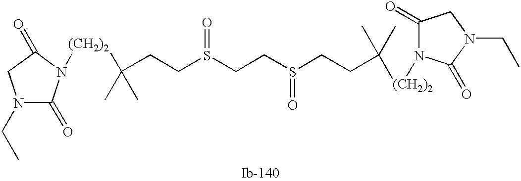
C(CCS(=O)CCS(=O)CCC(C)([(CH2)2]N1C(=O)CN(CC)C1=O)C)(C)(C)[(CH2)2]N1C(=O)N(CC)CC1=O
